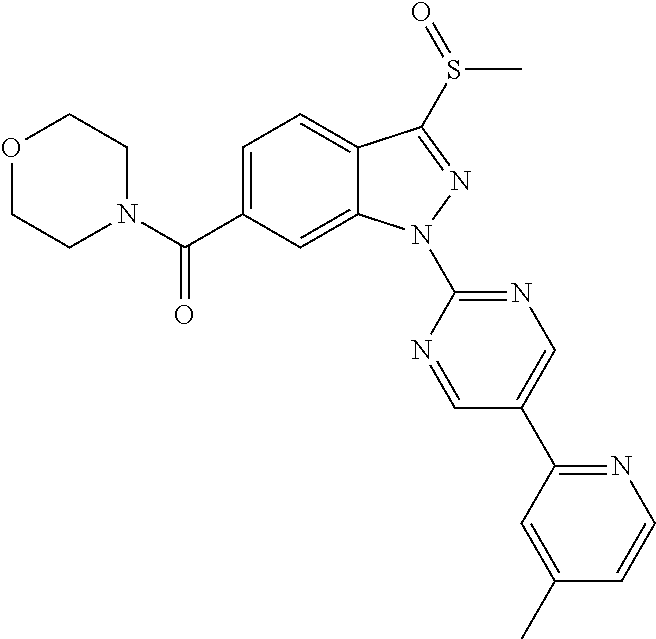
C12=CC=C(C(N3CCOCC3)=O)C=C1N(C1=NC=C(C3=NC=CC(C)=C3)C=N1)N=C2S(=O)C
